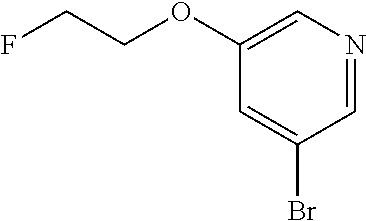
C1=C(Br)C=NC=C1OCCF
